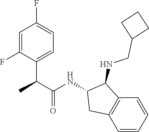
C1=C(F)C(C(C(=O)NC2CC3=C(C2NCC2CCC2)C=CC=C3)C)=CC=C1F
